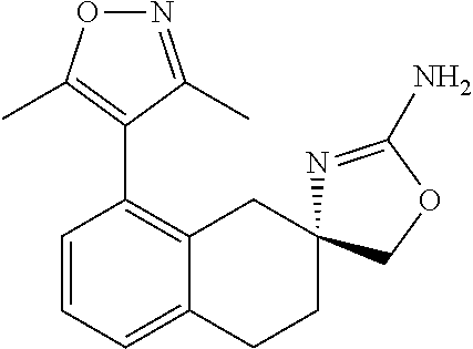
C1=CC=C2C(=C1C1=C(C)ON=C1C)CC1(CC2)N=C(N)OC1
